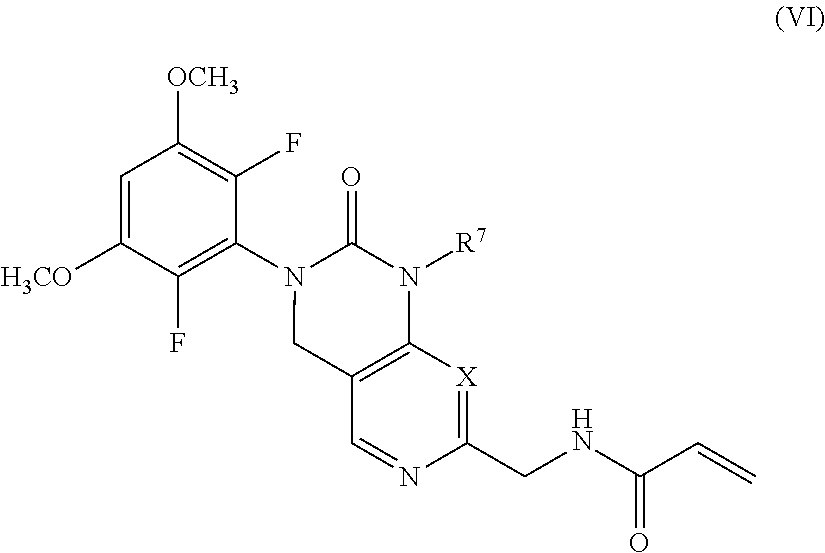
C1=C([H3CO])C(F)=C(N2CC3=C(N([R7])C2=O)[X]=C(CNC(C=C)=O)N=C3)C(F)=C1[OCH3]
